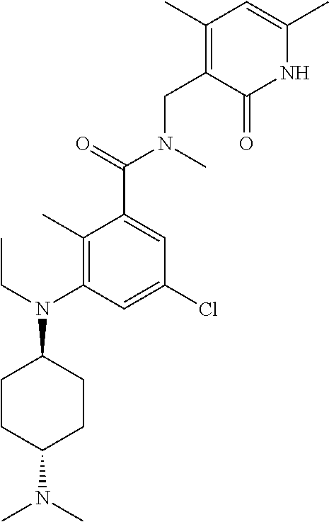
C1(C)=C(CN(C(=O)C2=CC(Cl)=CC(N(CC)C3CCC(N(C)C)CC3)=C2C)C)C(=O)NC(C)=C1
